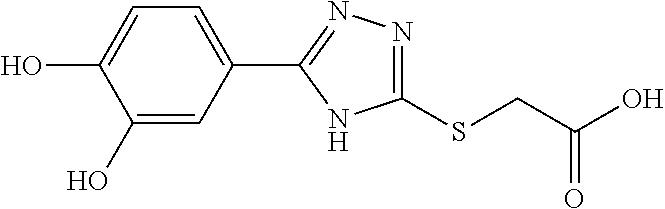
C1(O)=CC(C2=NN=C(SCC(O)=O)N2)=CC=C1O
